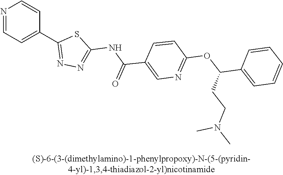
N1=CC=C(C2=NN=C(NC(C3=CN=C(OC(C4=CC=CC=C4)CCN(C)C)C=C3)=O)S2)C=C1
